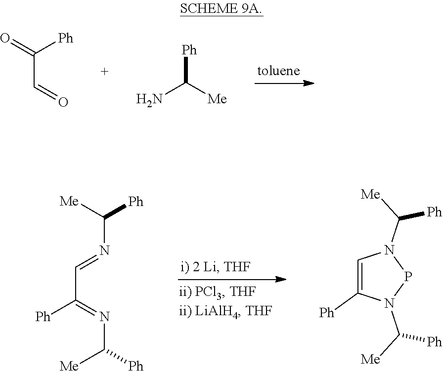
C(C=O)([Ph])=O.[Ph]C([Me])N.C(N=CC([Ph])=NC([Ph])[Me])([Me])[Ph].C1=C([Ph])N(C([Me])[Ph])PN1C([Me])[Ph]
